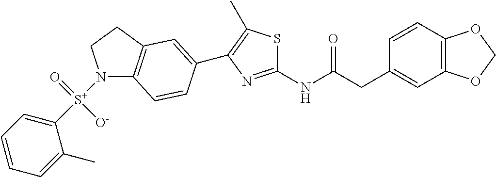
C1=CC2=C(C=C1CC(NC1=NC(C3=CC4=C(N([S+](C5=CC=CC=C5C)(=O)[O-])CC4)C=C3)=C(C)S1)=O)OCO2
